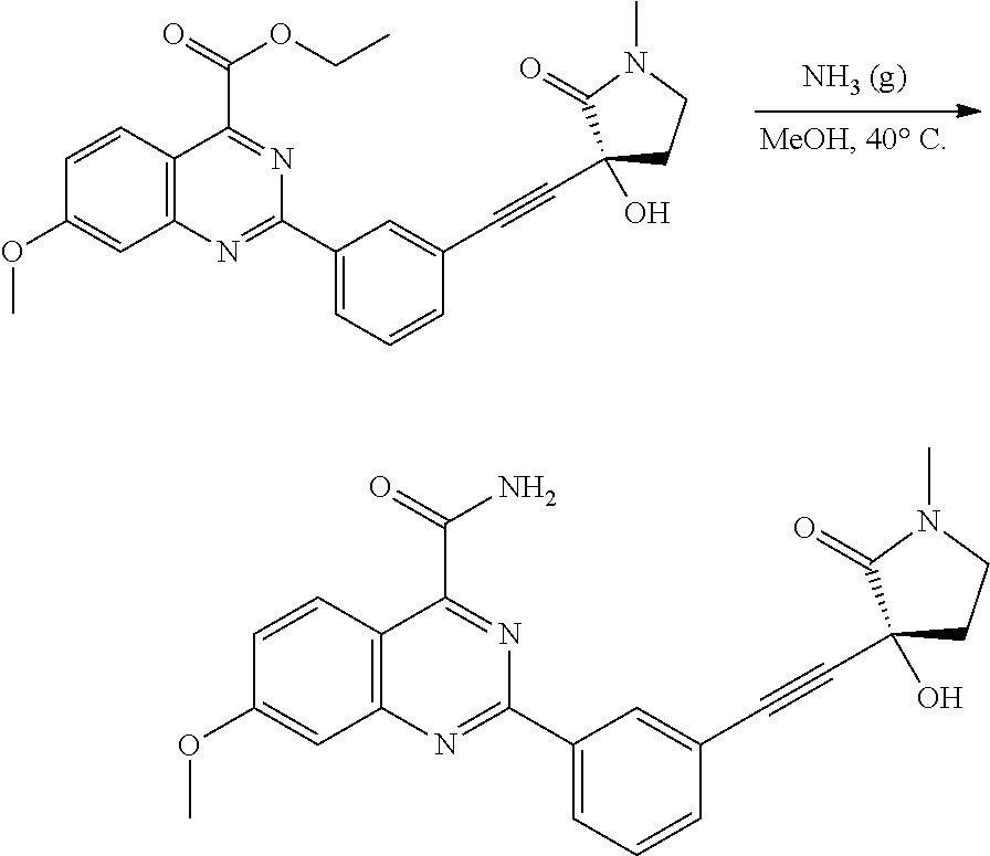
C12=C(N=C(C3=CC=CC(C#CC4(O)CCN(C)C4=O)=C3)N=C1C(=O)OCC)C=C(OC)C=C2.C12=C(N=C(C3=CC=CC(C#CC4(O)CCN(C)C4=O)=C3)N=C1C(=O)N)C=C(OC)C=C2
